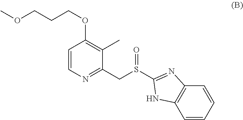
C1=CN=C(CS(=O)C2=NC3=C(C=CC=C3)N2)C(C)=C1OCCCOC
